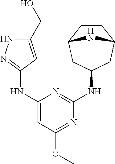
C1CC2CC(NC3=NC(NC4=NNC(CO)=C4)=CC(OC)=N3)CC1N2
